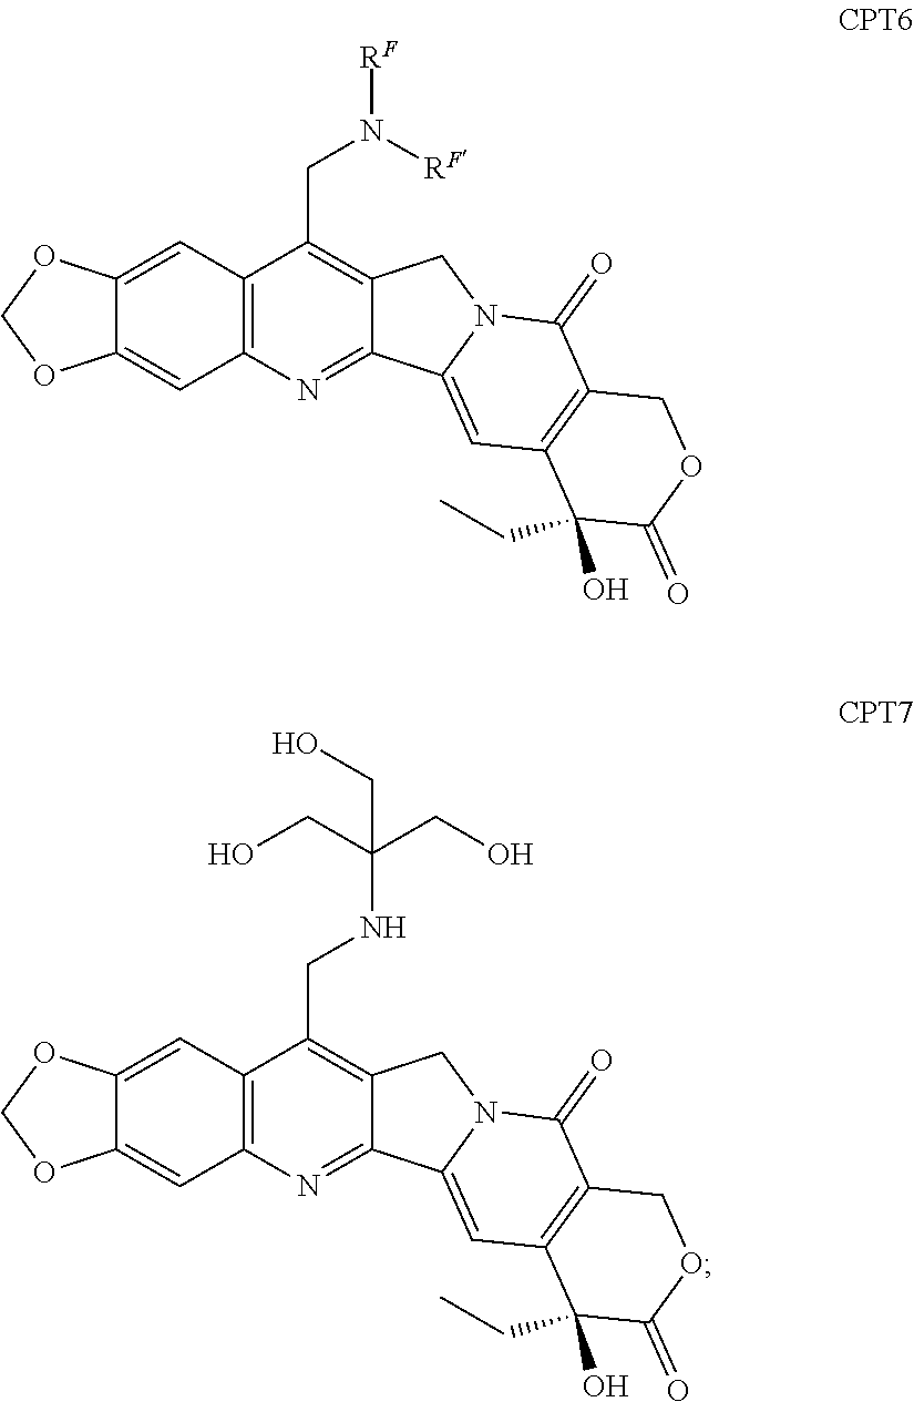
C1=C2C(=CC3=C1C(CN([RF])[RF])=C1C(=N3)C3=CC4=C(C(=O)N3C1)COC(=O)C4(O)CC)OCO2.C1=C2C(=CC3=C1C(CNC(CO)(CO)CO)=C1C(=N3)C3=CC4=C(C(=O)N3C1)COC(=O)C4(O)CC)OCO2
